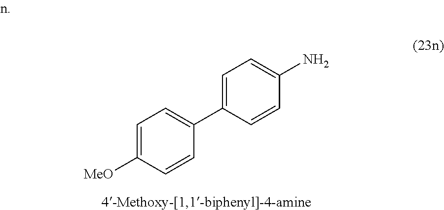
C1=C(C2=CC=C([MeO])C=C2)C=CC(N)=C1
